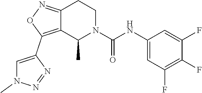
C12=NOC(C3=CN(C)N=N3)=C1C(C)N(C(NC1=CC(F)=C(F)C(F)=C1)=O)CC2
